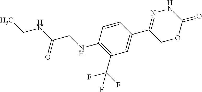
C1(C2=CC(C(F)(F)F)=C(NCC(NCC)=O)C=C2)=NNC(=O)OC1
